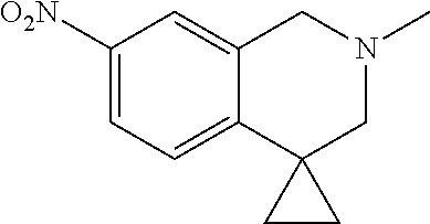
C1([O2N])=CC=C2C(=C1)CN(C)CC21CC1
